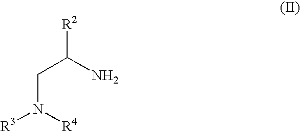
C(N([R4])[R3])C(N)[R2]
